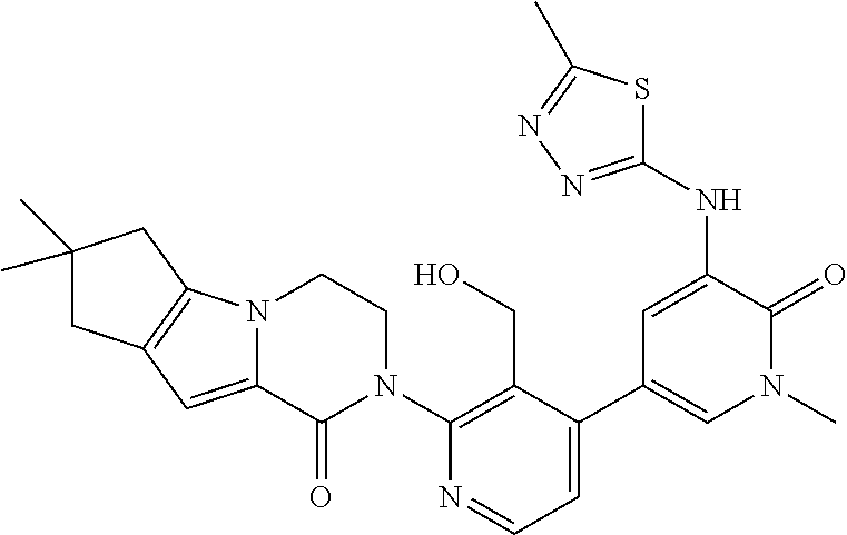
C1(C)(C)CC2=C(C1)N1C(=C2)C(=O)N(C2=C(CO)C(C3=CN(C)C(=O)C(NC4=NN=C(C)S4)=C3)=CC=N2)CC1
